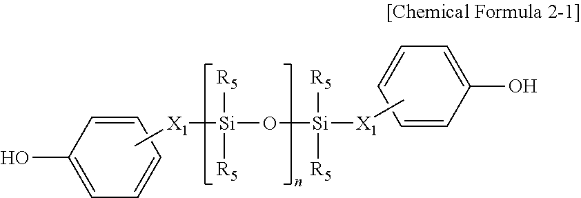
C1=CC=CC=C1O.C1=C(O)C=CC=C1.C[X1][Si]([R5])([R5])O[Si]([R5])([R5])[X1]C
